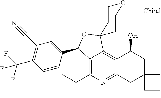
CC(C)C1=C2C(=C3C(=N1)CC1(CC3O)CCC1)C1(OC2C2=CC(C#N)=C(C(F)(F)F)C=C2)CCOCC1
